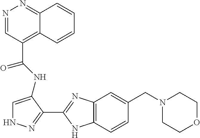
C1(C(NC2=CNN=C2C2=NC3=C(N2)C=CC(CN2CCOCC2)=C3)=O)=C2C(=NN=C1)C=CC=C2
